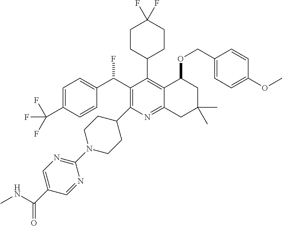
C1=C(C(F)(F)F)C=CC(C(C2=C(C3CCN(C4=NC=C(C(NC)=O)C=N4)CC3)N=C3C(=C2C2CCC(F)(F)CC2)C(OCC2=CC=C(OC)C=C2)CC(C)(C)C3)F)=C1
